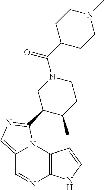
C12=CN=C(C3C(C)CCN(C(C4CCN(C)CC4)=O)C3)N1C1=C(N=C2)NC=C1
